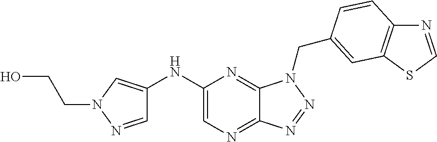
C1(NC2=CN(CCO)N=C2)=CN=C2C(=N1)N(CC1=CC3=C(N=CS3)C=C1)N=N2
